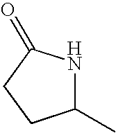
C1(C)NC(=O)CC1
